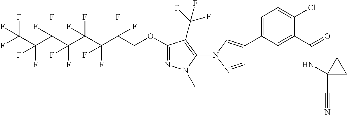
C1=C(C2=CN(C3=C(C(F)(F)F)C(OCC(C(C(C(C(C(C(F)(F)F)(F)F)(F)F)(F)F)(F)F)(F)F)(F)F)=NN3C)N=C2)C=C(C(=O)NC2(C#N)CC2)C(Cl)=C1
